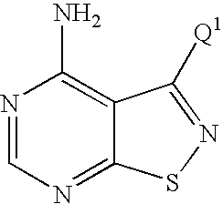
N1=CN=C2C(=C1N)C([Q1])=NS2
